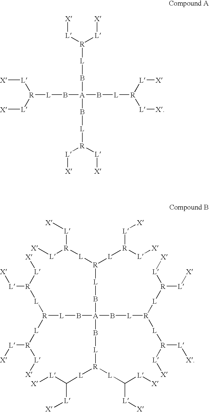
[R]([L]B[A](B[L][R]([L][X])[L][X])(B[L][R]([L][X])[L][X])B[L][R]([L][X])[L][X])([L][X])[L][X].[R]([L]B[A](B[L][R]([L]C([L][X])[L][X])[L]C([L][X])[L][X])(B[L][R]([L][R]([L][X])[L][X])[L][R]([L][X])[L][X])B[L][R]([L][R]([L][X])[L][X])[L][R]([L][X])[L][X])([L][R]([L][X])[L][X])[L][R]([L][X])[L][X]
